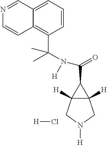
C12([H])C([H])(C1C(=O)N([H])C(C1=C3C(=CC=C1)C=NC=C3)(C)C)CN([H])C2.[H]Cl
